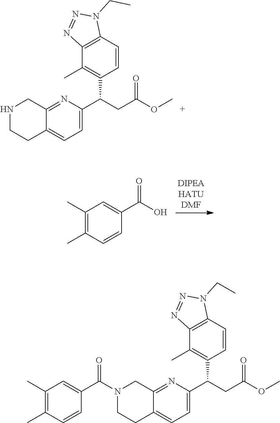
C1(C)=C(C)C=CC(C(=O)N2CC3=NC(C(CC(OC)=O)C4=C(C)C5=C(C=C4)N(CC)N=N5)=CC=C3CC2)=C1.C12=NC(C(CC(OC)=O)C3=C(C)C4=C(C=C3)N(CC)N=N4)=CC=C1CCNC2.C1(C)=C(C)C=CC(C(O)=O)=C1
